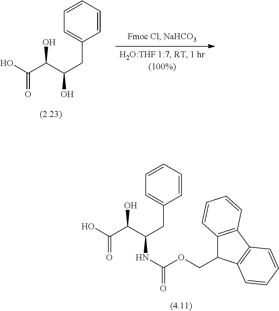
OC(C(C(CC1=CC=CC=C1)O)O)=O.OC(C(C(CC1=CC=CC=C1)NC(OCC1C2=C(C3=C1C=CC=C3)C=CC=C2)=O)O)=O
